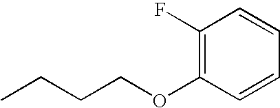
CCCCOC1=C(F)C=CC=C1
